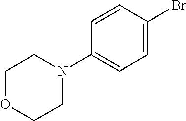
C1=C(Br)C=CC(N2CCOCC2)=C1
